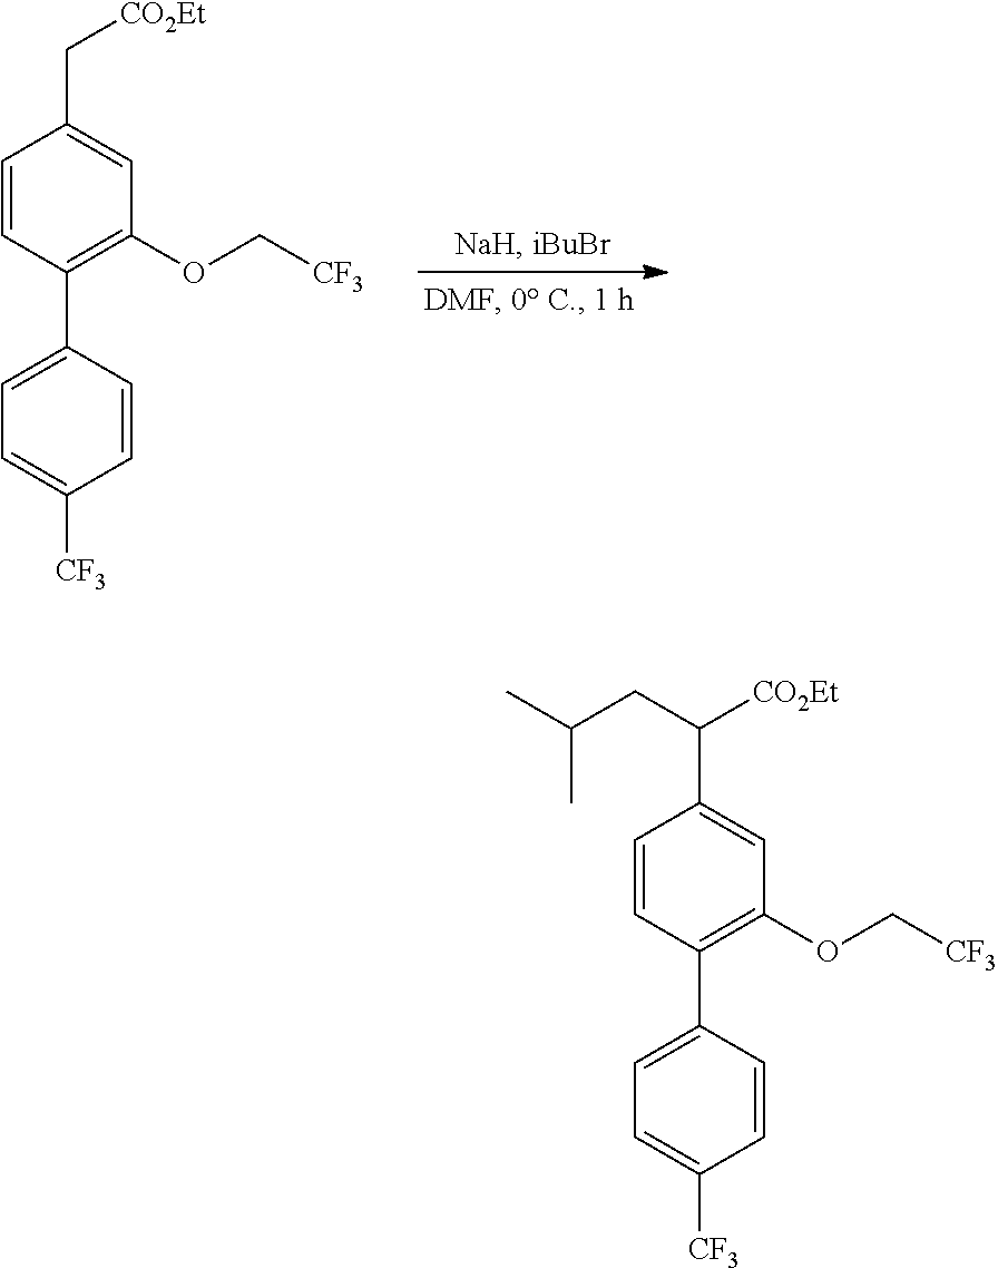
C1=CC(C2=CC=C([CF3])C=C2)=C(OC[CF3])C=C1C[CO2Et].C1=CC(C2=CC=C([CF3])C=C2)=C(OC[CF3])C=C1C([CO2Et])CC(C)C
